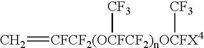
C=[CFCF2(OCFCF2)nOCFX4]([CF3])[CF3]
